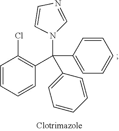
N1(C(C2=CC=CC=C2)(C2=CC=CC=C2)C2=C(Cl)C=CC=C2)C=NC=C1
